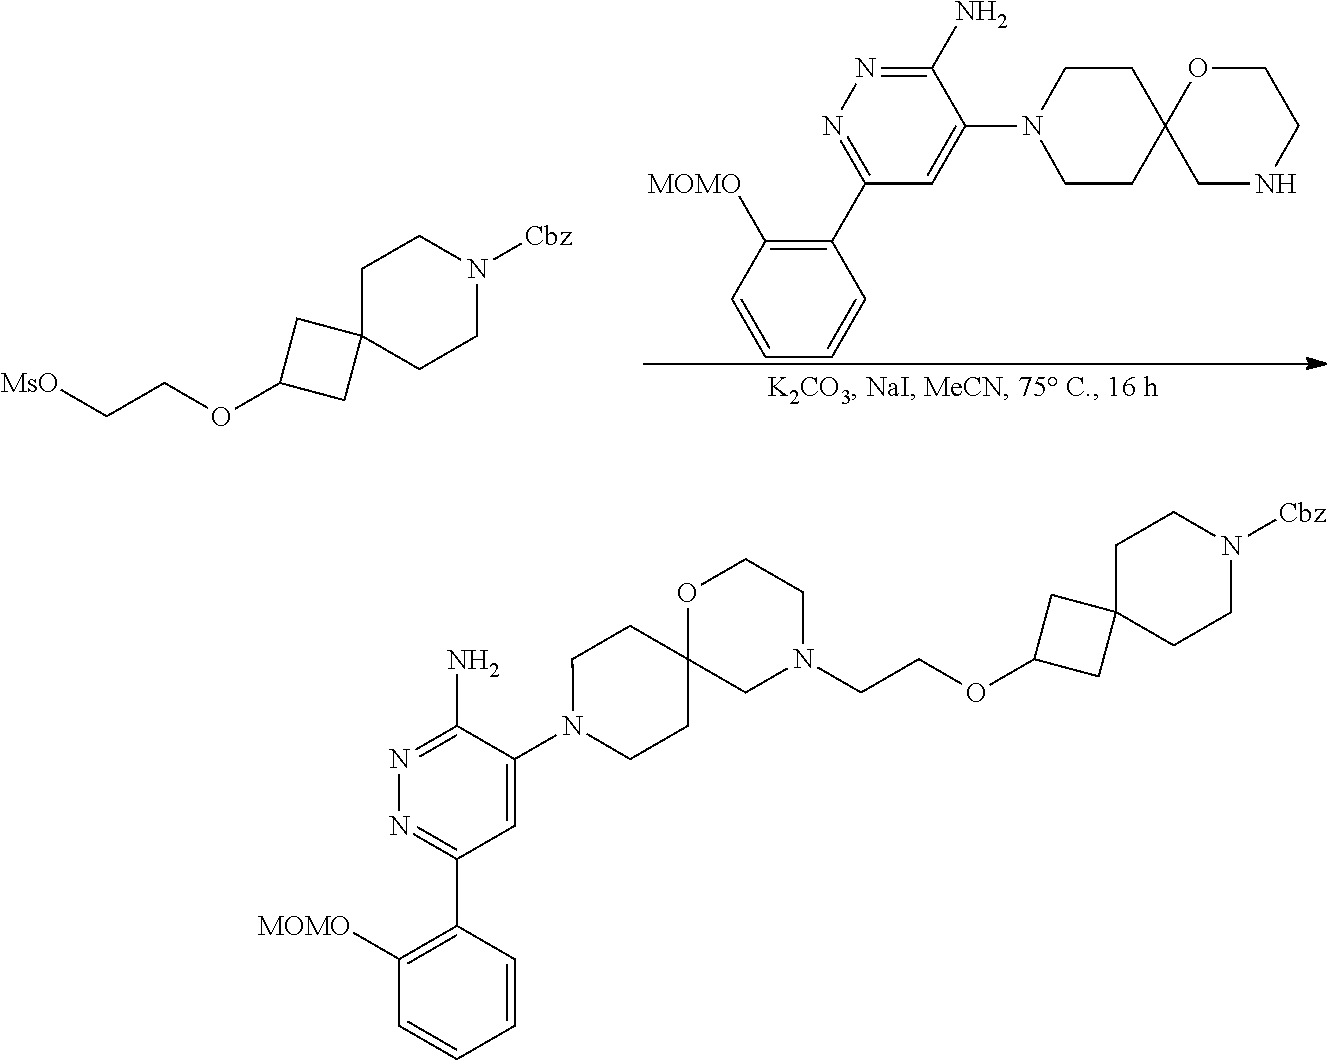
C1C2(CCN([Cbz])C1)CC(OCC[MsO])C2.C1(C2=NN=C(N)C(N3CCC4(CC3)CNCCO4)=C2)=C([MOMO])C=CC=C1.C1C2(CCN([Cbz])C1)CC(OCCN1CC3(CCN(C4=CC(C5=C([MOMO])C=CC=C5)=NN=C4N)CC3)OCC1)C2
